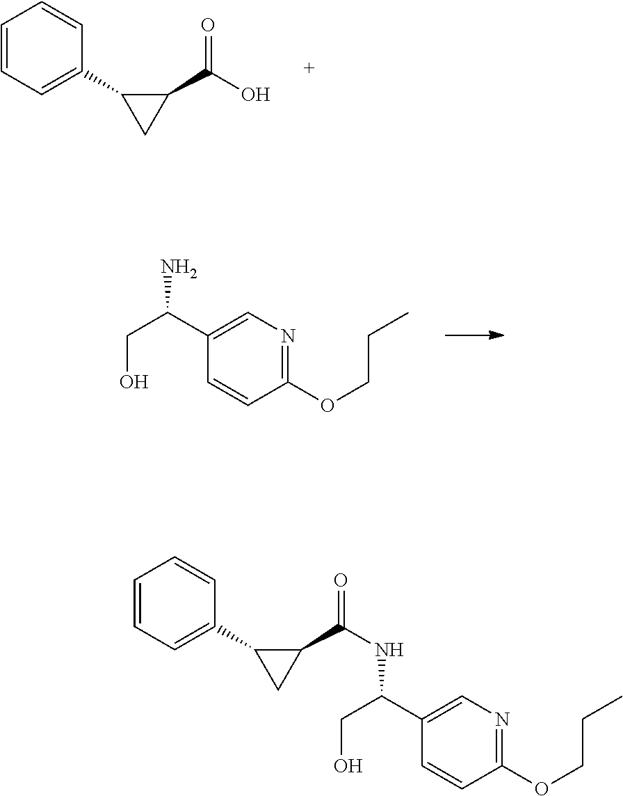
C1(OCCC)=NC=C(C(CO)N)C=C1.C1=CC=C(C2CC2C(=O)O)C=C1.C1=CC=C(C2CC2C(=O)NC(C2=CN=C(OCCC)C=C2)CO)C=C1
